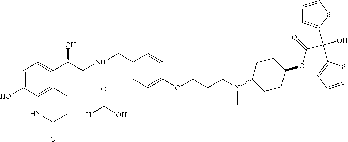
O=C(O)[H].C1=C(O)C2=C(C(C(CNCC3=CC=C(OCCCN(C)C4CCC(OC(C(O)(C5=CC=CS5)C5=CC=CS5)=O)CC4)C=C3)O)=C1)C=CC(=O)N2
